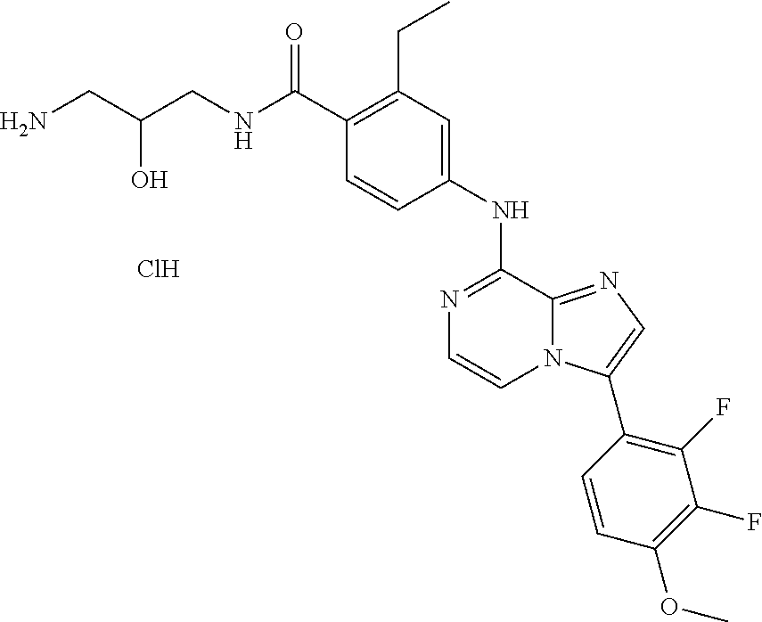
N1=C(NC2=CC(CC)=C(C(NCC(CN)O)=O)C=C2)C2=NC=C(C3=C(F)C(F)=C(OC)C=C3)N2C=C1.Cl
